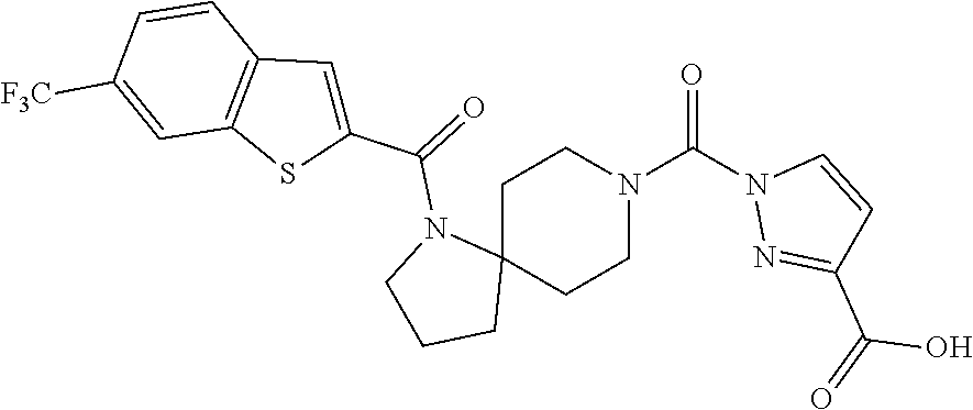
C1C2(CCN(C(N3N=C(C(=O)O)C=C3)=O)C1)N(C(=O)C1=CC3=C(S1)C=C([F3C])C=C3)CCC2
